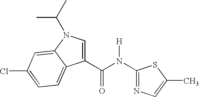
N1=C(N(C(C2=CN(C(C)C)C3=CC(Cl)=CC=C23)=O)[H])SC(C)=C1
